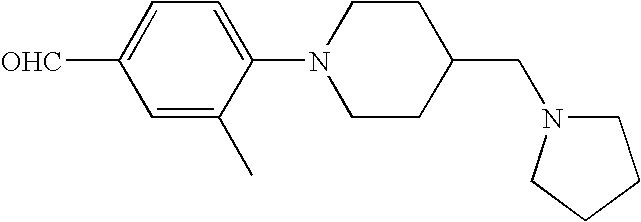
C1(N2CCC(CN3CCCC3)CC2)=CC=C([OHC])C=C1C
